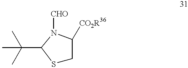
S1CC([CO2R36])N([CHO])C1C(C)(C)C
